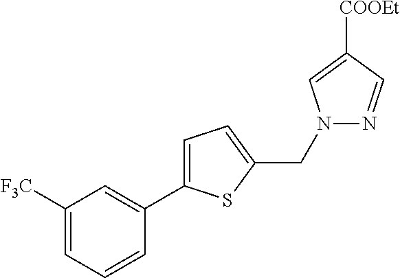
C1=C([F3C])C=C(C2=CC=C(CN3N=CC([COOEt])=C3)S2)C=C1
